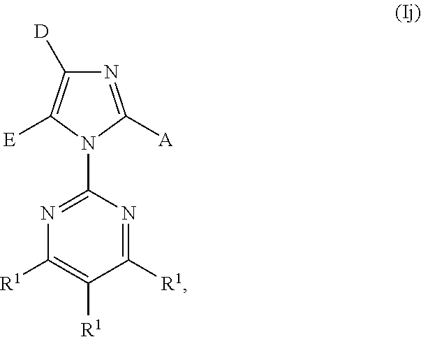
N1=C(N2C([A])=NC([D])=C2[E])N=C([R1])C([R1])=C1[R1]
